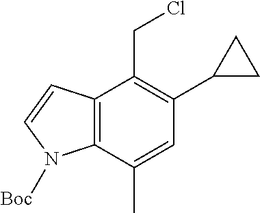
C1(C2CC2)=C(CCl)C2=C(C(C)=C1)N([Boc])C=C2
